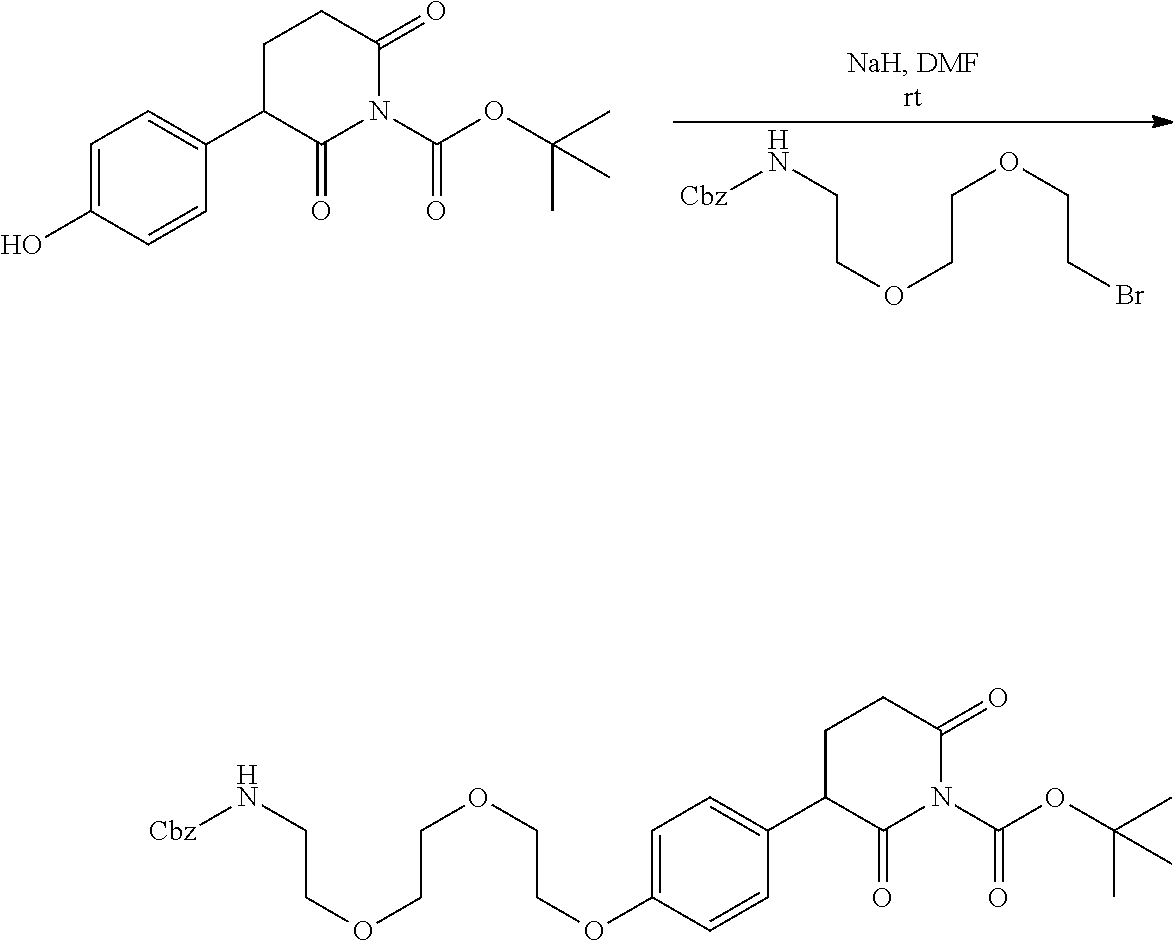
[Cbz]NCCOCCOCCBr.C1=C(O)C=CC(C2C(=O)N(C(OC(C)(C)C)=O)C(=O)CC2)=C1.C1=C(OCCOCCOCCN[Cbz])C=CC(C2C(=O)N(C(OC(C)(C)C)=O)C(=O)CC2)=C1
